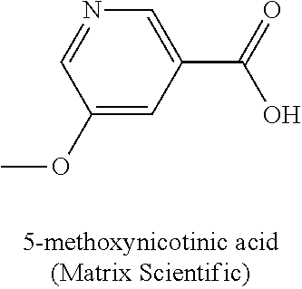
C1(OC)=CC(C(=O)O)=CN=C1
